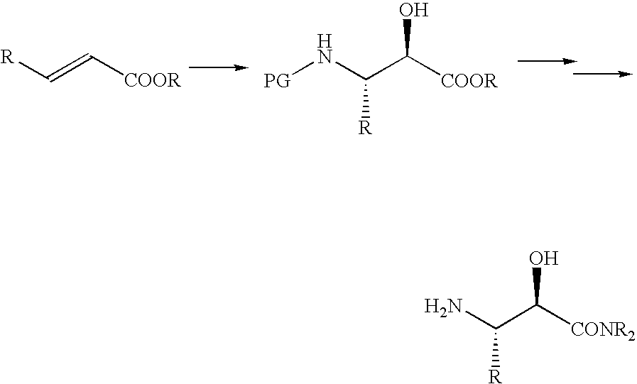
[R]C=C[COOR].[PG]NC([R])C([COOR])O.NC([R])C([CONR2])O
